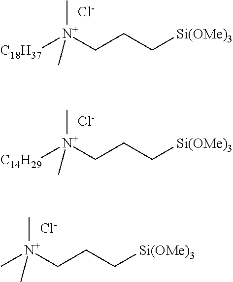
[C18H37][N+](CCC[Si(OMe)3])(C)C.[Cl-].[C14H29][N+](CCC[Si(OMe)3])(C)C.[Cl-].C[N+](CCC[Si(OMe)3])(C)C.[Cl-]
